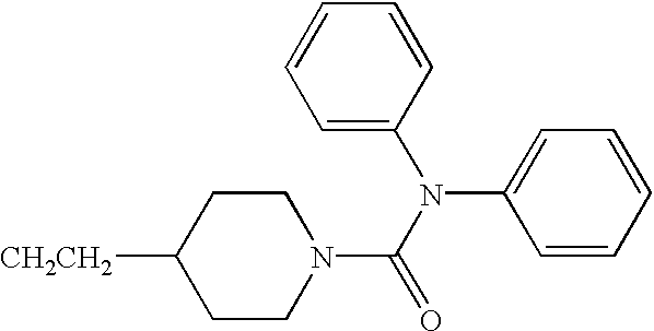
C1CN(C(N(C2=CC=CC=C2)C2=CC=CC=C2)=O)CCC1[CH2CH2]
